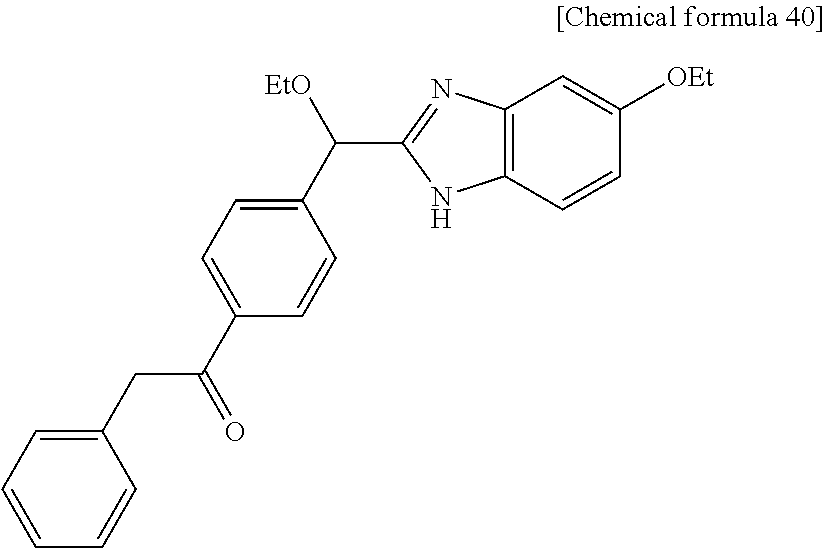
C(C(C1=CC=C(C([EtO])C2=NC3=C(N2)C=CC([OEt])=C3)C=C1)=O)C1=CC=CC=C1
